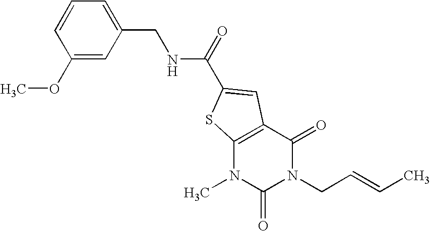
C1=CC(OC)=CC(CNC(=O)C2=CC3=C(N(C)C(=O)N(CC=CC)C3=O)S2)=C1
